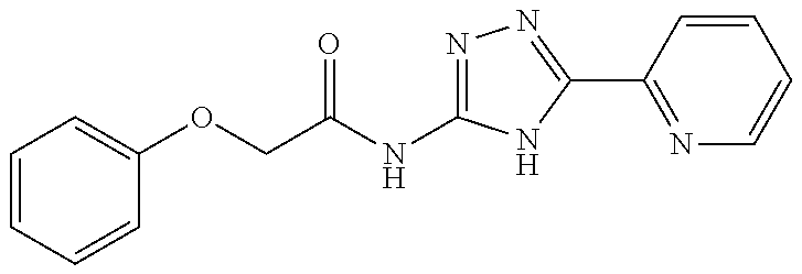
C1=CC=CC(OCC(=O)NC2=NN=C(C3=NC=CC=C3)N2)=C1
